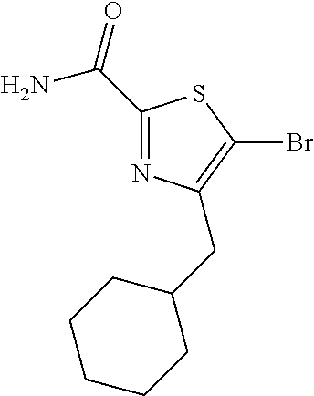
C(C1=NC(CC2CCCCC2)=C(Br)S1)(=O)N
